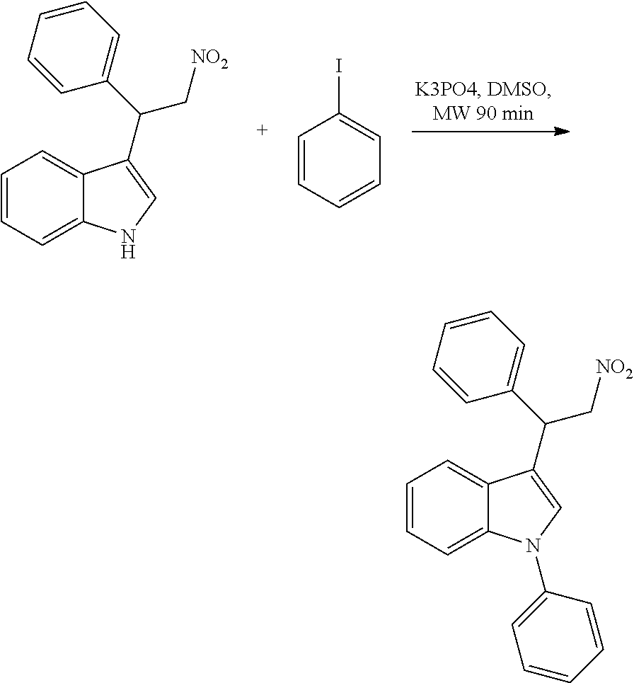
C1=CC=C2C(=C1)C(C(C1=CC=CC=C1)C[NO2])=CN2.C1=CC=CC=C1I.C1=CC=C2C(=C1)C(C(C1=CC=CC=C1)C[NO2])=CN2C1=CC=CC=C1
